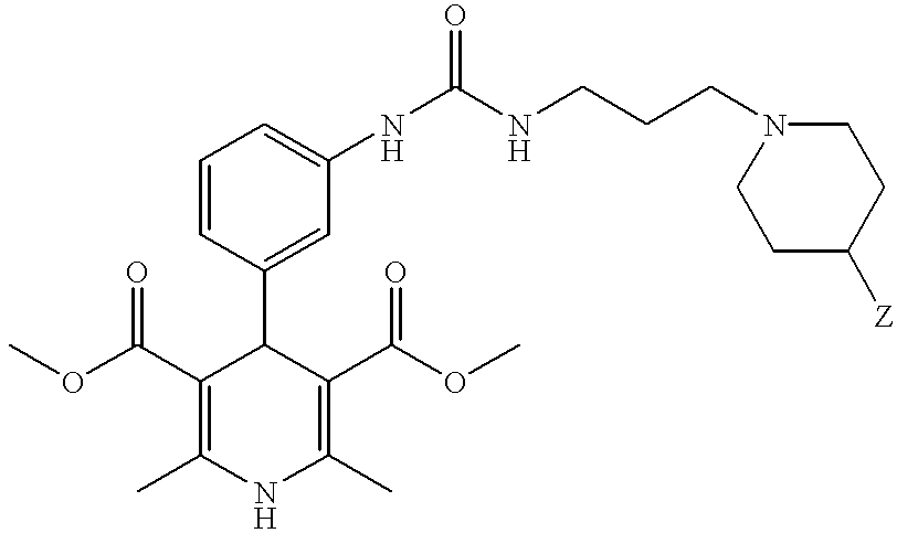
C1=CC(C2C(C(OC)=O)=C(C)NC(C)=C2C(OC)=O)=CC(NC(NCCCN2CCC([Z])CC2)=O)=C1
